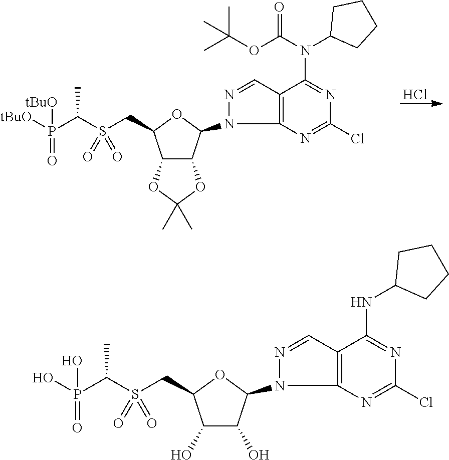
Cl.C12C(C(N3N=CC4=C3N=C(Cl)N=C4N(C3CCCC3)C(OC(C)(C)C)=O)OC1CS(C(P([tBuO])(=O)[tBuO])C)(=O)=O)OC(C)(C)O2.C1(O)C(O)C(N2N=CC3=C2N=C(Cl)N=C3NC2CCCC2)OC1CS(C(P(O)(=O)O)C)(=O)=O
